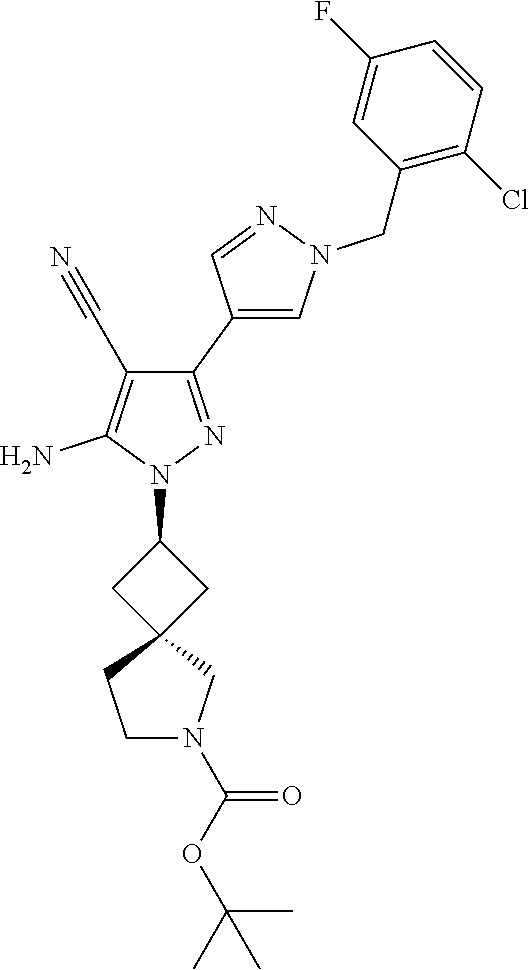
C1(C2=CN(CC3=C(Cl)C=CC(F)=C3)N=C2)=NN(C2CC3(C2)CCN(C(OC(C)(C)C)=O)C3)C(N)=C1C#N
